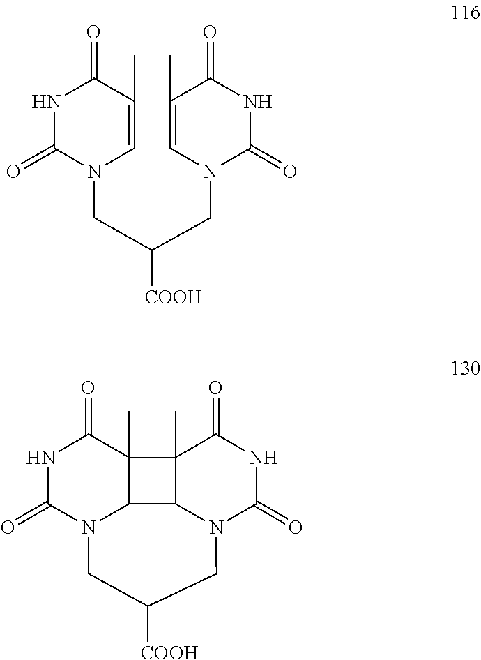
N1C(=O)N(CC([COOH])CN2C(=O)NC(=O)C(C)=C2)C=C(C)C1=O.N1C(=O)N2C3C(C)(C1=O)C1(C)C(=O)NC(=O)N(CC([COOH])C2)C31
